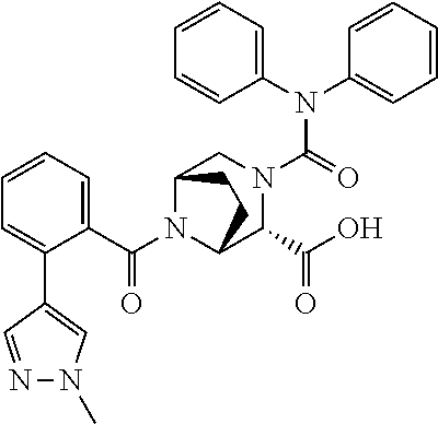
N(C(=O)N1CC2N(C(C3=CC=CC=C3C3=CN(C)N=C3)=O)C(C1C(O)=O)CC2)(C1=CC=CC=C1)C1=CC=CC=C1
